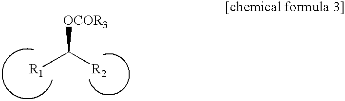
C([R2])([R1])[OCOR3]
